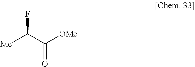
[Me]C(C([OMe])=O)F
